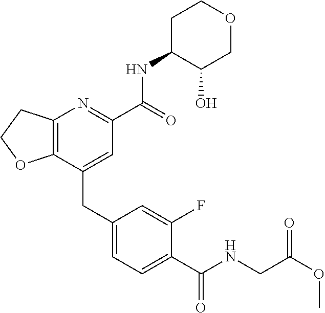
C12=C(CCO1)N=C(C(NC1C(O)COCC1)=O)C=C2CC1=CC=C(C(=O)NCC(OC)=O)C(F)=C1
